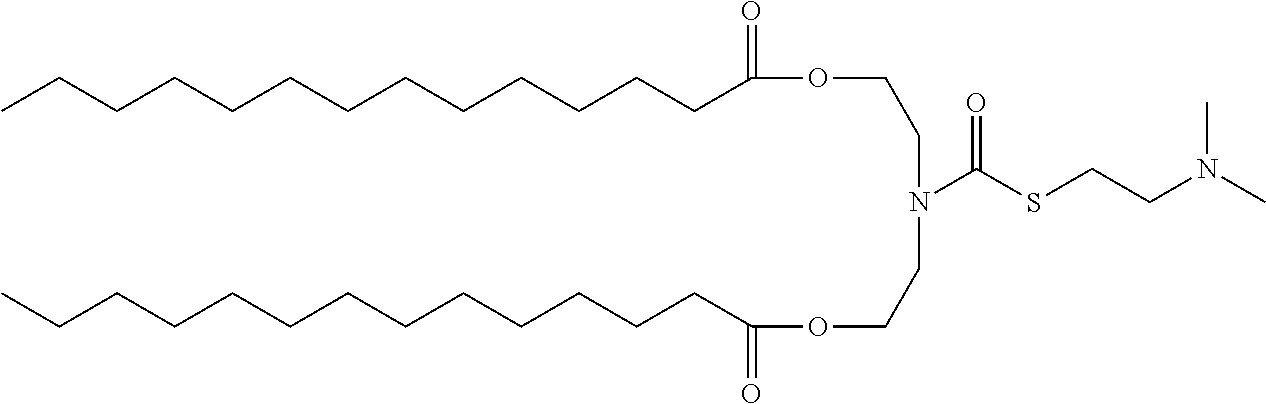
CCCCCCCCCCCCCC(OCCN(CCOC(CCCCCCCCCCCCC)=O)C(SCCN(C)C)=O)=O
